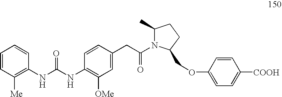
C1=CC([Me])=C(NC(NC2=C([OMe])C=C(CC(=O)N3C(COC4=CC=C([COOH])C=C4)CCC3C)C=C2)=O)C=C1
